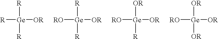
[R][Ge]([R])([OR])[R].[R][Ge]([R])([OR])[RO].[OR][Ge]([R])([OR])[RO].[OR][Ge]([OR])([OR])[RO]
